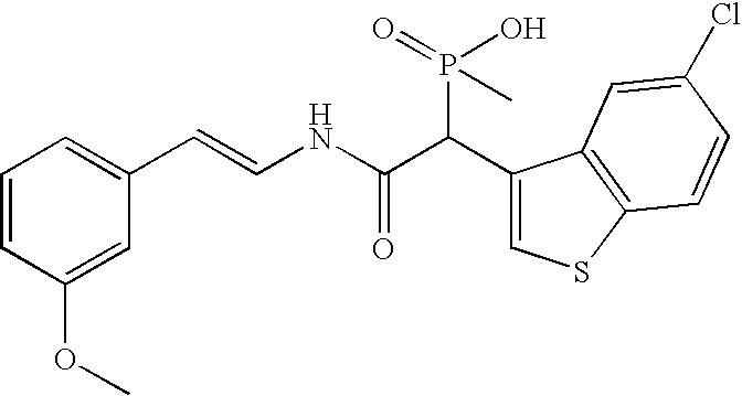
C1=CC(OC)=CC(C=CNC(C(C2=CSC3=C2C=C(Cl)C=C3)P(=O)(O)C)=O)=C1
